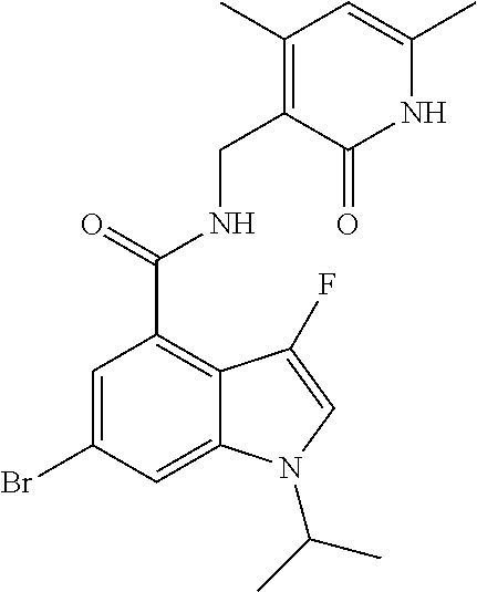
N1C(C)=CC(C)=C(CNC(C2=C3C(=CC(Br)=C2)N(C(C)C)C=C3F)=O)C1=O
